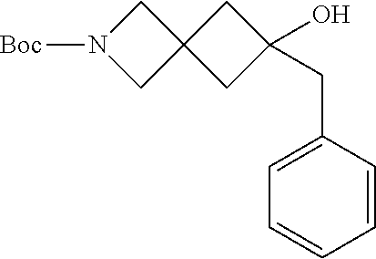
[Boc]N1CC2(C1)CC(O)(CC1=CC=CC=C1)C2
